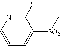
C1(Cl)=NC=CC=C1[SO2]C
